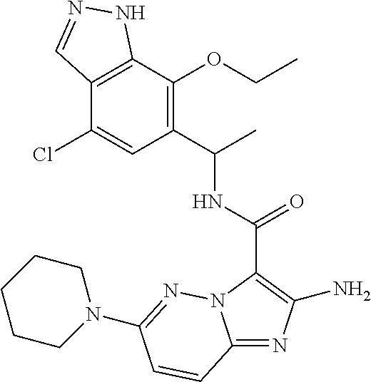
C12=C(C(OCC)=C(C(C)NC(=O)C3=C(N)N=C4N3N=C(N3CCCCC3)C=C4)C=C1Cl)NN=C2
